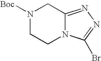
N1([Boc])CCN2C(=NN=C2Br)C1
